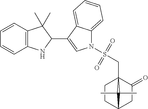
C12=C(C=CC=C1)C(C)(C)C(C1=CN(S(CC34CCC(CC3=O)C4(C)C)(=O)=O)C3=CC=CC=C13)N2
